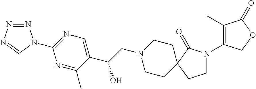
N1=NN=CN1C1=NC=C(C(CN2CCC3(CC2)C(=O)N(C2=C(C)C(=O)OC2)CC3)O)C(C)=N1
